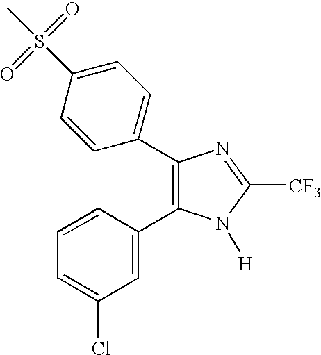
C1(C2=CC=C(S(C)(=O)=O)C=C2)=C(C2=CC(Cl)=CC=C2)N([H])C([CF3])=N1
